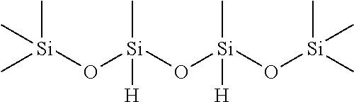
C[Si](O[Si](O[Si](O[Si](C)(C)C)([H])C)(C)[H])(C)C
